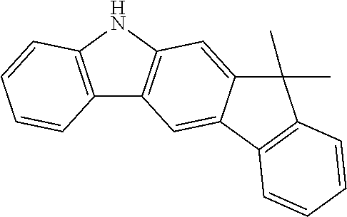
C12=C(NC3=C1C=C1C(=C3)C(C)(C)C3=C1C=CC=C3)C=CC=C2
